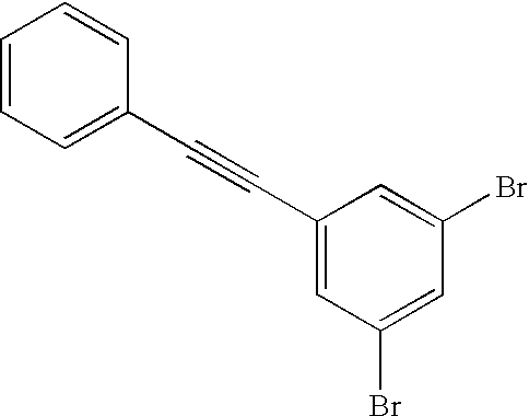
C1=CC=C(C#CC2=CC(Br)=CC(Br)=C2)C=C1
